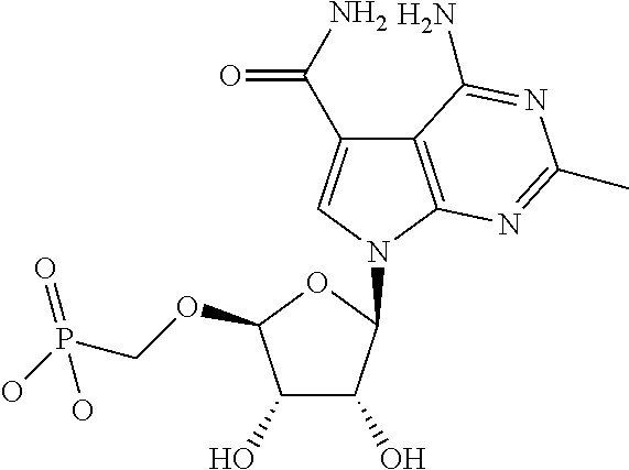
C12=C(N(C3C(O)C(O)C(OCP(O)(=O)O)O3)C=C1C(N)=O)N=C(C)N=C2N
